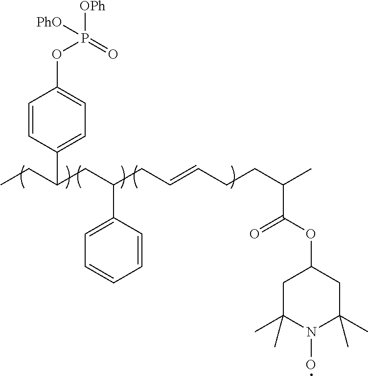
C1=CC(C(CC)CC(CC=CCCC(C(OC2CC(C)(C)N(O)C(C)(C)C2)=O)C)C2=CC=CC=C2)=CC=C1OP(=O)([OPh])[PhO]
